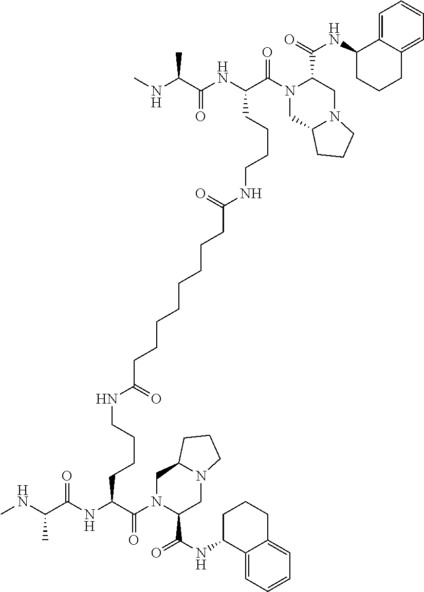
CNC(C(NC(C(N1CC2N(CC1C(=O)NC1CCCC3=CC=CC=C13)CCC2)=O)CCCCNC(=O)CCCCCCCCC(NCCCCC(NC(C(NC)C)=O)C(N1C(C(=O)NC2C3=CC=CC=C3CCC2)CN2C(C1)CCC2)=O)=O)=O)C
